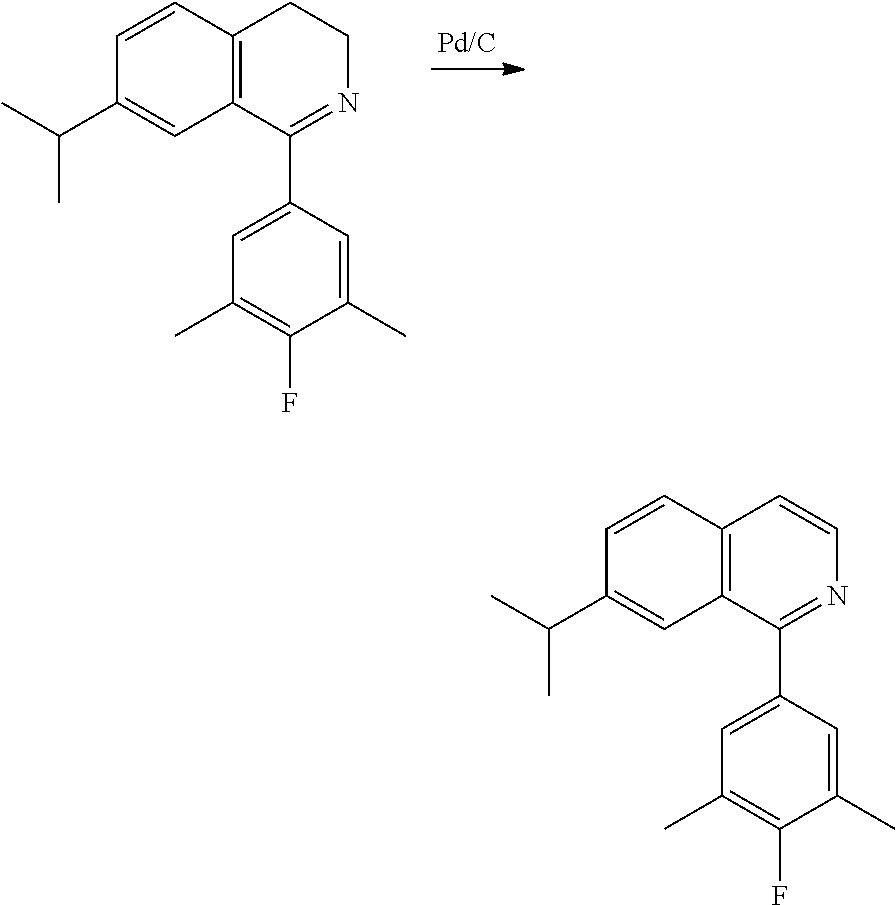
C12=C(C(C3=CC(C)=C(F)C(C)=C3)=NCC1)C=C(C(C)C)C=C2.C12=C(C(C3=CC(C)=C(F)C(C)=C3)=NC=C1)C=C(C(C)C)C=C2
